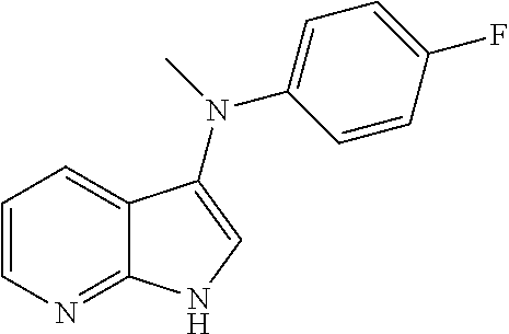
C1=CN=C2C(=C1)C(N(C)C1=CC=C(F)C=C1)=CN2
